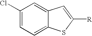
C1(Cl)=CC=C2C(=C1)C=C([R])S2
